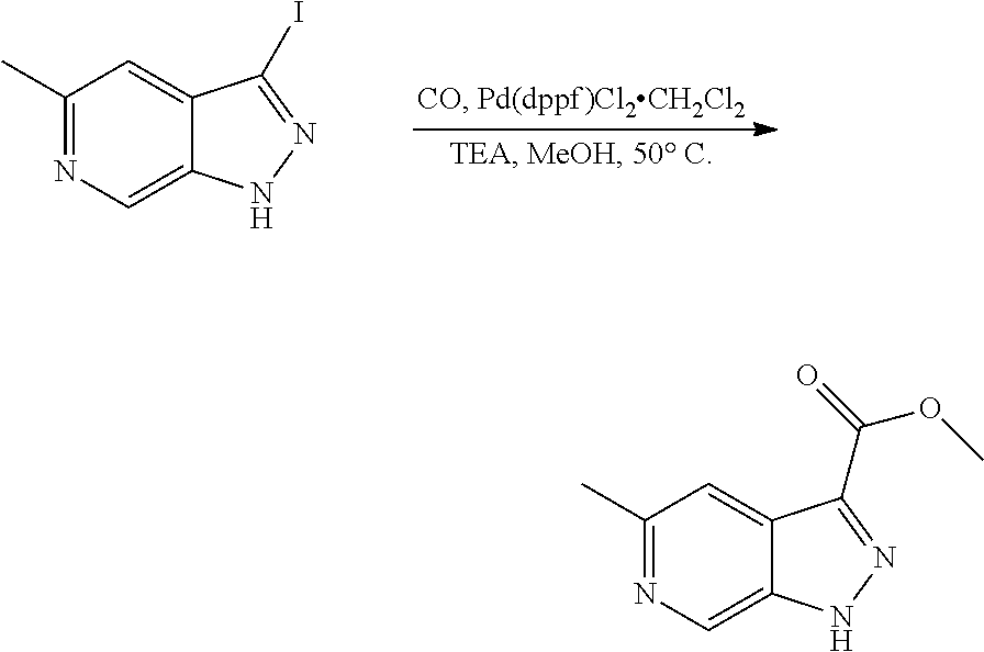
C1(C)=NC=C2C(=C1)C(I)=NN2.C1(C)=NC=C2C(=C1)C(C(=O)OC)=NN2
